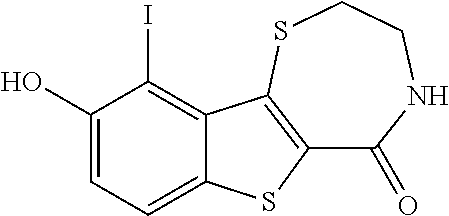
C1(=O)NCCSC2=C1SC1=CC=C(O)C(I)=C12
